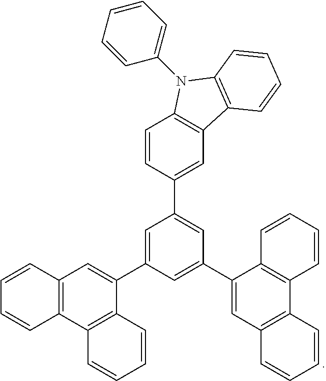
C1=CC(C2=CC(C3=CC4=C(C5=C3C=CC=C5)C=CC=C4)=CC(C3=CC4=C(C5=C3C=CC=C5)C=CC=C4)=C2)=CC2=C1N(C1=CC=CC=C1)C1=C2C=CC=C1
